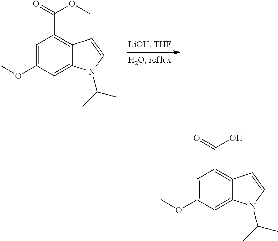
C1=C(OC)C=C2C(=C1C(=O)O)C=CN2C(C)C.C1=C(OC)C=C2C(=C1C(=O)OC)C=CN2C(C)C
